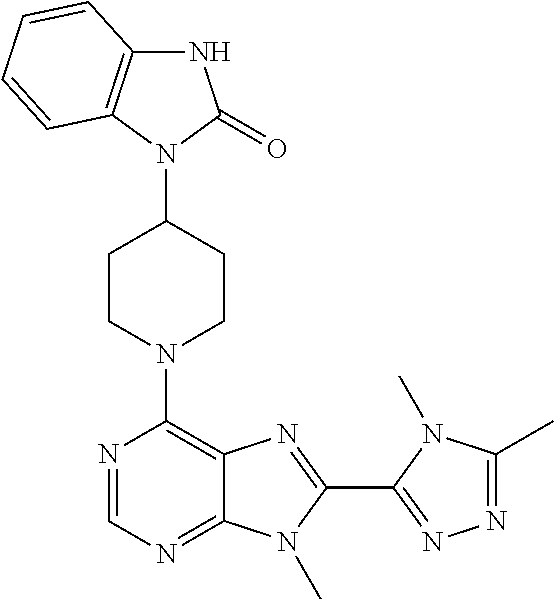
N1C2=C(N(C3CCN(C4=C5C(=NC=N4)N(C)C(C4=NN=C(C)N4C)=N5)CC3)C1=O)C=CC=C2
